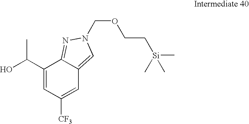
C1(C(O)C)=CC([CF3])=CC2=CN(COCC[Si](C)(C)C)N=C12
